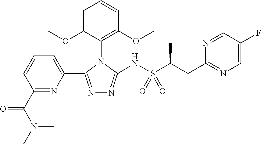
C1(C(N(C)C)=O)=NC(C2=NN=C(NS(=O)(C(CC3=NC=C(F)C=N3)C)=O)N2C2=C(OC)C=CC=C2OC)=CC=C1
